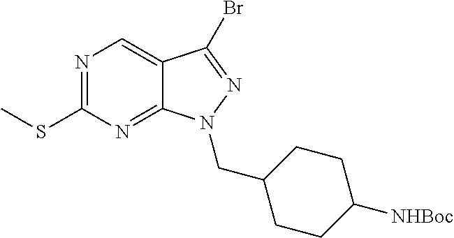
N1=C(SC)N=C2C(=C1)C(Br)=NN2CC1CCC([NHBoc])CC1
